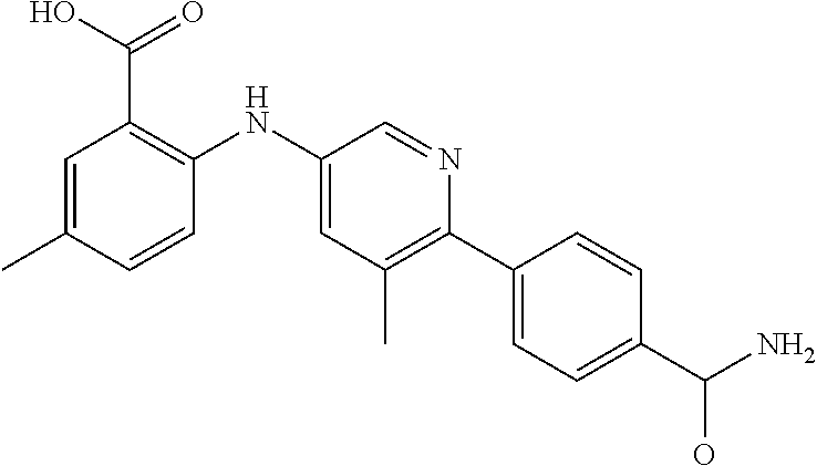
C1=C(C)C=CC(NC2=CC(C)=C(C3=CC=C(C(N)O)C=C3)N=C2)=C1C(O)=O
